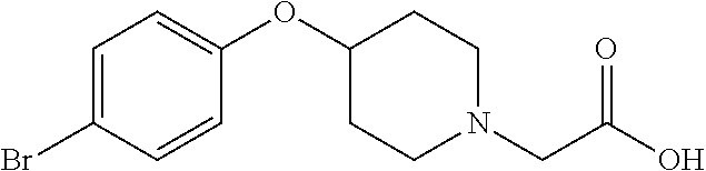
C1=C(Br)C=CC(OC2CCN(CC(O)=O)CC2)=C1
